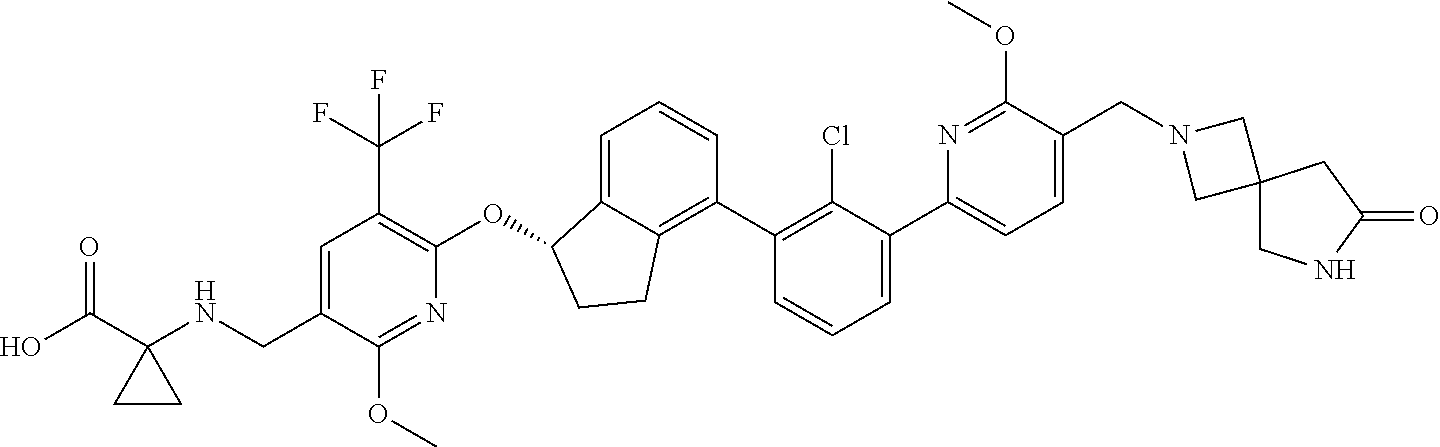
C1=C(C2=CC=CC(C3=C4C(=CC=C3)C(OC3=C(C(F)(F)F)C=C(CNC5(C(O)=O)CC5)C(OC)=N3)CC4)=C2Cl)N=C(OC)C(CN2CC3(C2)CNC(=O)C3)=C1
